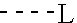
C[L]
